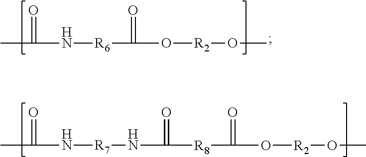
CC(=O)N[R7]NC(=O)[R8]C(=O)O[R2]OC.CC(=O)N[R6]C(=O)O[R2]OC
